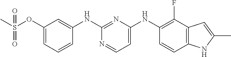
CS(OC1=CC=CC(NC2=NC(NC3=C(F)C4=C(C=C3)NC(C)=C4)=CC=N2)=C1)(=O)=O
